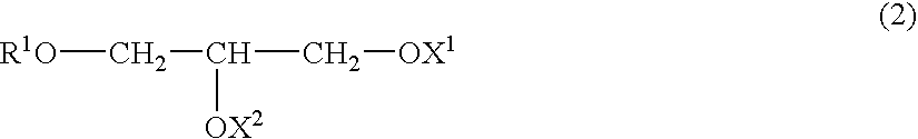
[R1O]CC([OX2])C[OX1]
